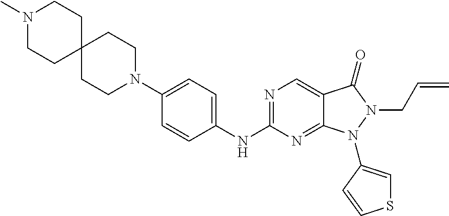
C12(CCN(C)CC1)CCN(C1=CC=C(NC3=NC=C4C(=N3)N(C3=CSC=C3)N(CC=C)C4=O)C=C1)CC2
